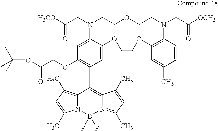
C(CN1CCOCCN(CC([OCH3])=O)C2=C(C=C(C)C=C2)OCCOC2=CC(C3=C4N(=C(C)C=C4C)B(F)(F)N4C3=C(C)C=C4C)=C(OCC(=O)OC(C)(C)C)C=C12)([H3CO])=O
